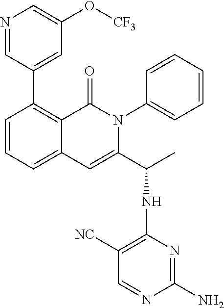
C1=CC=C2C(=C1C1=CC(O[CF3])=CN=C1)C(=O)N(C1=CC=CC=C1)C(C(C)NC1=C([NC])C=NC(N)=N1)=C2
